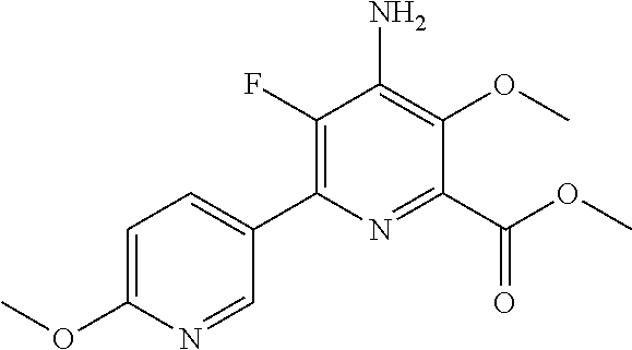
C1(C(OC)=O)=NC(C2=CC=C(OC)N=C2)=C(F)C(N)=C1OC
